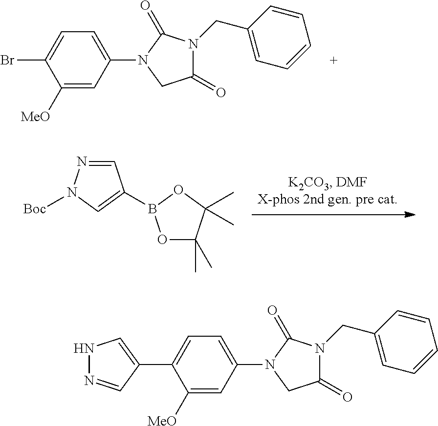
C1=NN([Boc])C=C1B1OC(C)(C)C(C)(C)O1.C1([MeO])=CC(N2CC(=O)N(CC3=CC=CC=C3)C2=O)=CC=C1Br.C1([MeO])=CC(N2CC(=O)N(CC3=CC=CC=C3)C2=O)=CC=C1C1=CNN=C1
